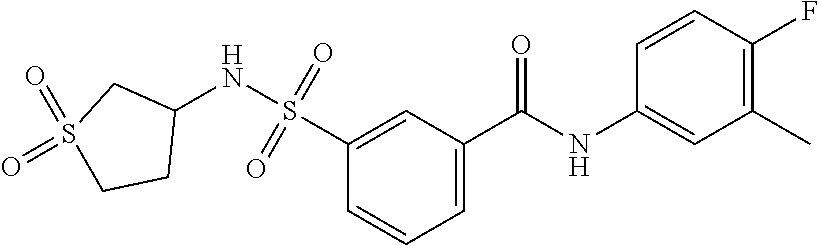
C1=C(C(NC2=CC(C)=C(F)C=C2)=O)C=C(S(=O)(=O)NC2CS(=O)(=O)CC2)C=C1
